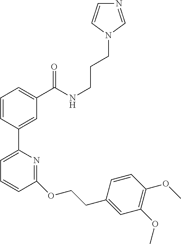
C1=CC(C2=CC=CC(OCCC3=CC(OC)=C(OC)C=C3)=N2)=CC(C(NCCCN2C=CN=C2)=O)=C1
